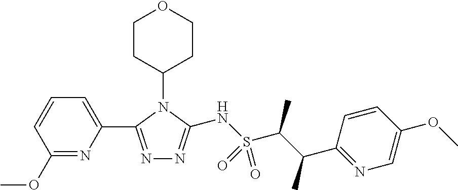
C1(OC)=NC(C2=NN=C(NS(C(C(C3=NC=C(OC)C=C3)C)C)(=O)=O)N2C2CCOCC2)=CC=C1
